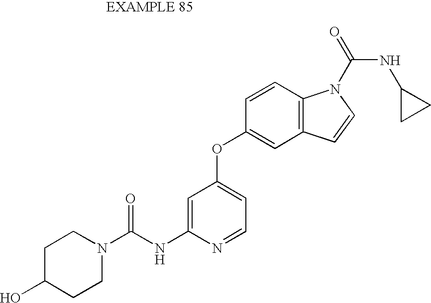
C1=C(NC(N2CCC(O)CC2)=O)N=CC=C1OC1=CC2=C(C=C1)N(C(=O)NC1CC1)C=C2
